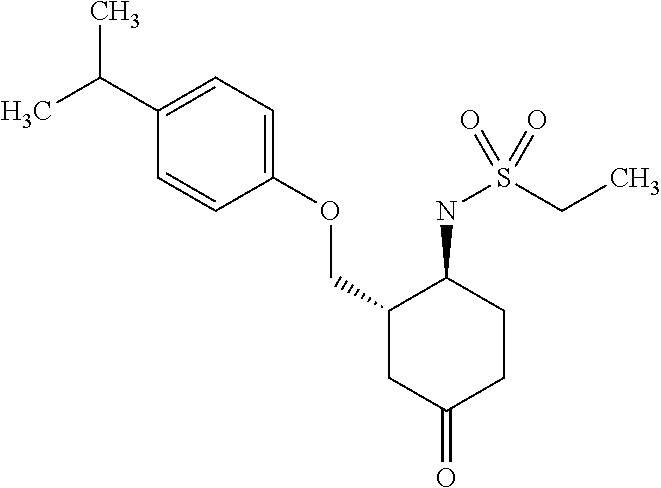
C1(C(C)C)=CC=C(OCC2CC(=O)CCC2NS(CC)(=O)=O)C=C1
